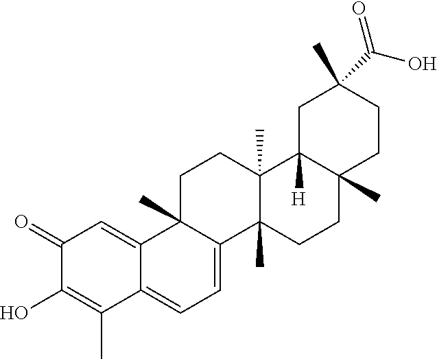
OC1=C(C)C2=CC=C3C(C)(C2=CC1=O)CCC1(C)C3(C)CCC2(C)C1([H])CC(C)(C(O)=O)CC2
